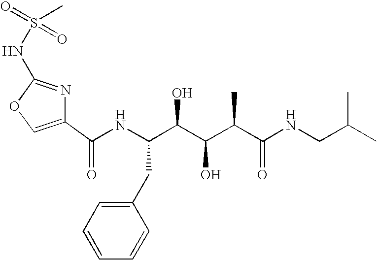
C1(C(NC(C(C(C(C(NCC(C)C)=O)C)O)O)CC2=CC=CC=C2)=O)=COC(NS(=O)(=O)C)=N1
